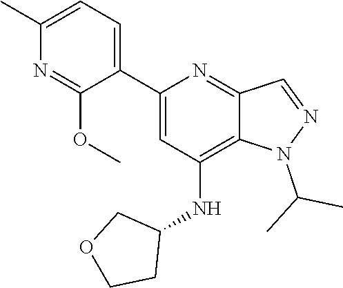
CC(N1N=CC2=NC(C3=CC=C(C)N=C3OC)=CC(NC3CCOC3)=C12)C
